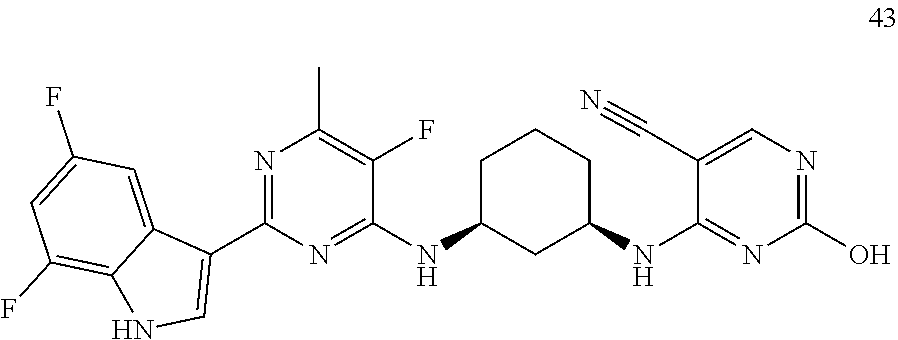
N1=C(C2=CNC3=C(F)C=C(F)C=C23)N=C(NC2CC(NC3=NC(O)=NC=C3C#N)CCC2)C(F)=C1C
